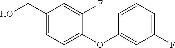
C1(CO)=CC=C(OC2=CC(F)=CC=C2)C(F)=C1
